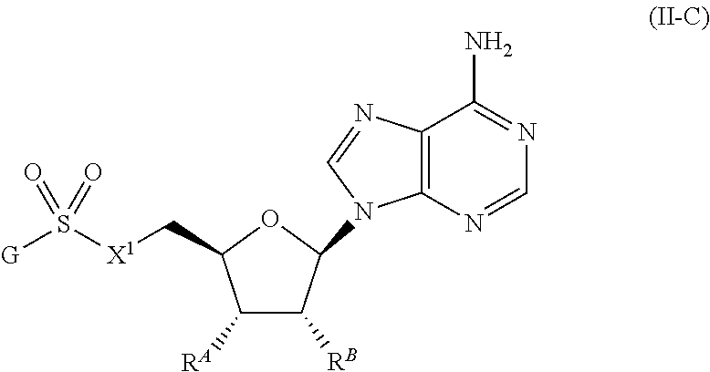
C12=C(N=CN=C1N)N(C1C([RB])C([RA])C(C[X1]S([G])(=O)=O)O1)C=N2
